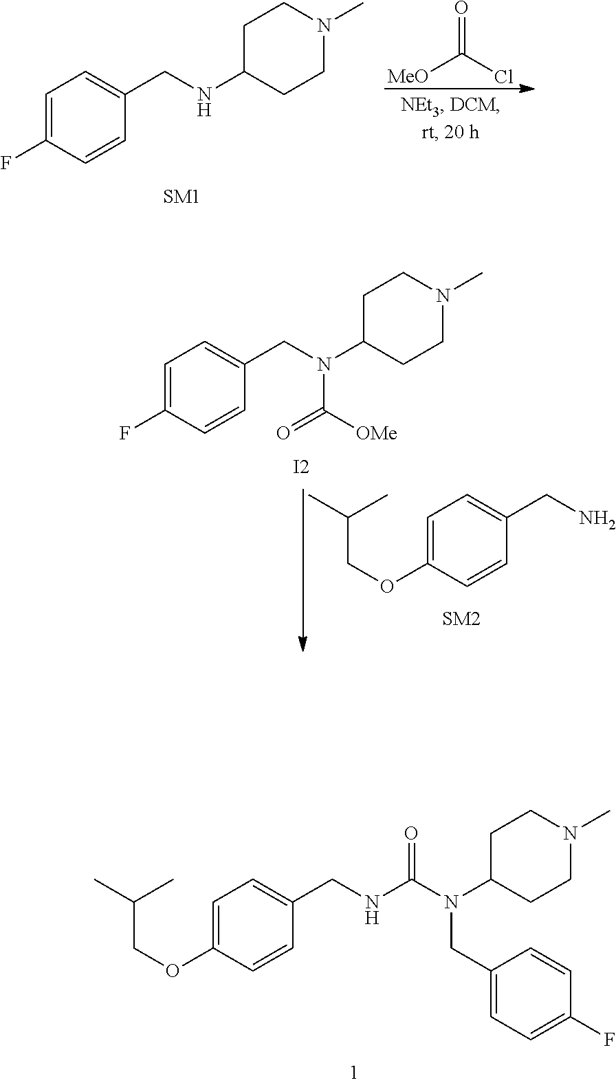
C(C(C)C)OC1=CC=C(CNC(N(C2CCN(C)CC2)CC2=CC=C(F)C=C2)=O)C=C1.C1=C(F)C=CC(CNC2CCN(C)CC2)=C1.O=C(Cl)[MeO].C(C(C)C)OC1=CC=C(CN)C=C1.C1=C(F)C=CC(CN(C2CCN(C)CC2)C([OMe])=O)=C1.[I2]
